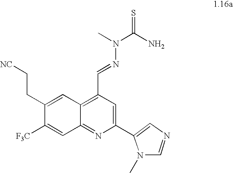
C1(CC[NC])=CC2=C(C=NN(C(=S)N)C)C=C(C3=CN=CN3C)N=C2C=C1[F3C]
